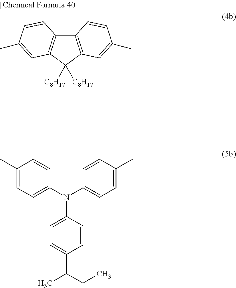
C12=C(C=C(C)C=C1)C([C8H17])([C8H17])C1=C2C=CC(C)=C1.N(C1=CC=C(C(CC)C)C=C1)(C1=CC=C(C)C=C1)C1=CC=C(C)C=C1
